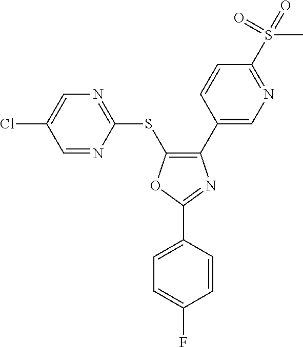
C1(C2=CN=C(S(=O)(=O)C)C=C2)=C(SC2=NC=C(Cl)C=N2)OC(C2=CC=C(F)C=C2)=N1
